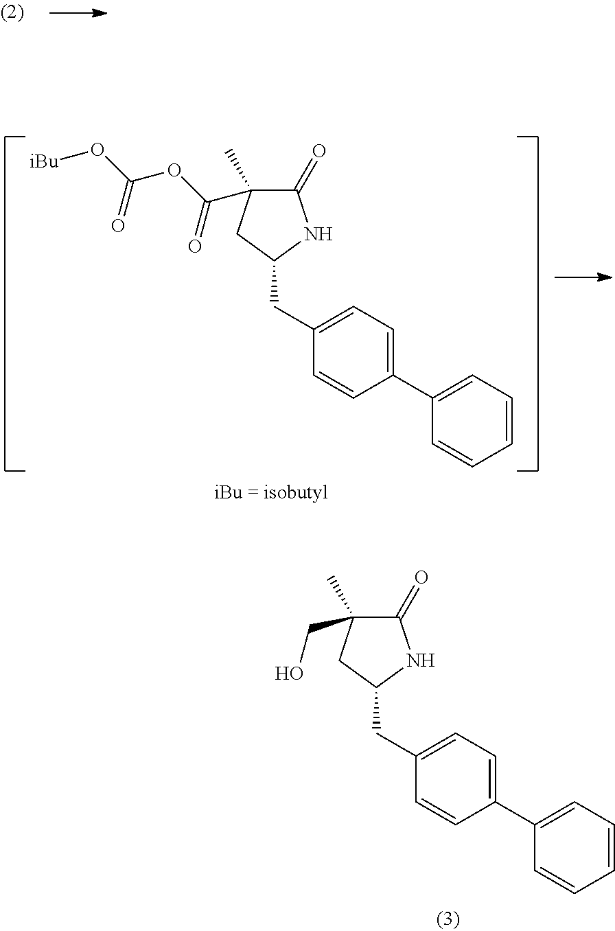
C1(CC2NC(=O)C(C(OC(O[iBu])=O)=O)(C)C2)=CC=C(C2=CC=CC=C2)C=C1.C1(CC2NC(=O)C(CO)(C)C2)=CC=C(C2=CC=CC=C2)C=C1
